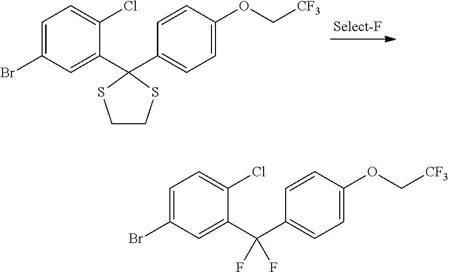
C1=C(Br)C=C(C(C2=CC=C(OC[CF3])C=C2)(F)F)C(Cl)=C1.C1=C(Br)C=C(C2(C3=CC=C(OC[CF3])C=C3)SCCS2)C(Cl)=C1
